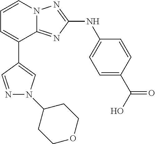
C1(C2=CC=CN3C2=NC(NC2=CC=C(C(O)=O)C=C2)=N3)=CN(C2CCOCC2)N=C1
